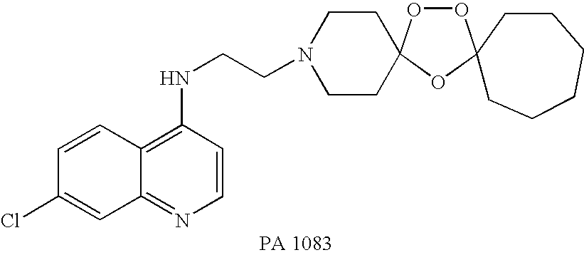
C1=CC(Cl)=CC2=NC=CC(NCCN3CCC4(CC3)OOC3(O4)CCCCCC3)=C12
